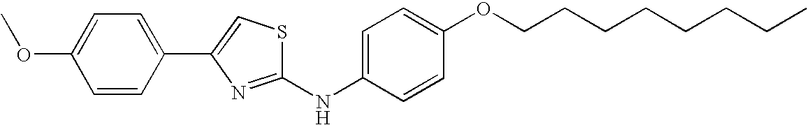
C1=C(NC2=NC(C3=CC=C(OC)C=C3)=CS2)C=CC(OCCCCCCCC)=C1
